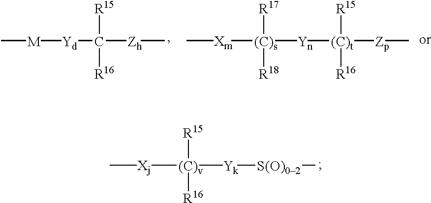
[Xj]([(C)v]([Yk][S(O)02]C)([R15])[R16])C.[Xm]([(C)s]([Yn][(C)t]([Zp]C)([R15])[R16])([R17])[R18])C.C[M][Yd]C([Zh]C)([R15])[R16]
